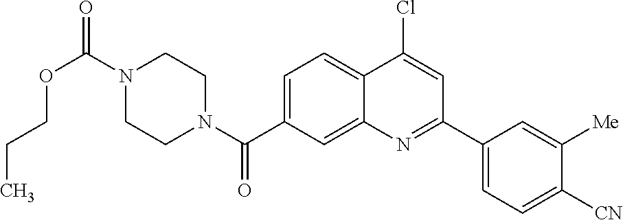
N1(C(OCCC)=O)CCN(C(=O)C2=CC=C3C(=C2)N=C(C2=CC=C([CN])C([Me])=C2)C=C3Cl)CC1
